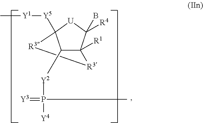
C1([Y2]P(=[Y3])([Y4])C)C2([R1])C([R4])(B)[U]C1([Y5][Y1]C)[R3][R3]2
